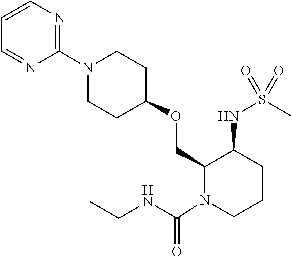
N1(C2=NC=CC=N2)CCC(OCC2C(NS(C)(=O)=O)CCCN2C(NCC)=O)CC1
